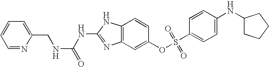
C12=C(C=C(OS(C3=CC=C(NC4CCCC4)C=C3)(=O)=O)C=C1)N=C(NC(=O)NCC1=CC=CC=N1)N2
